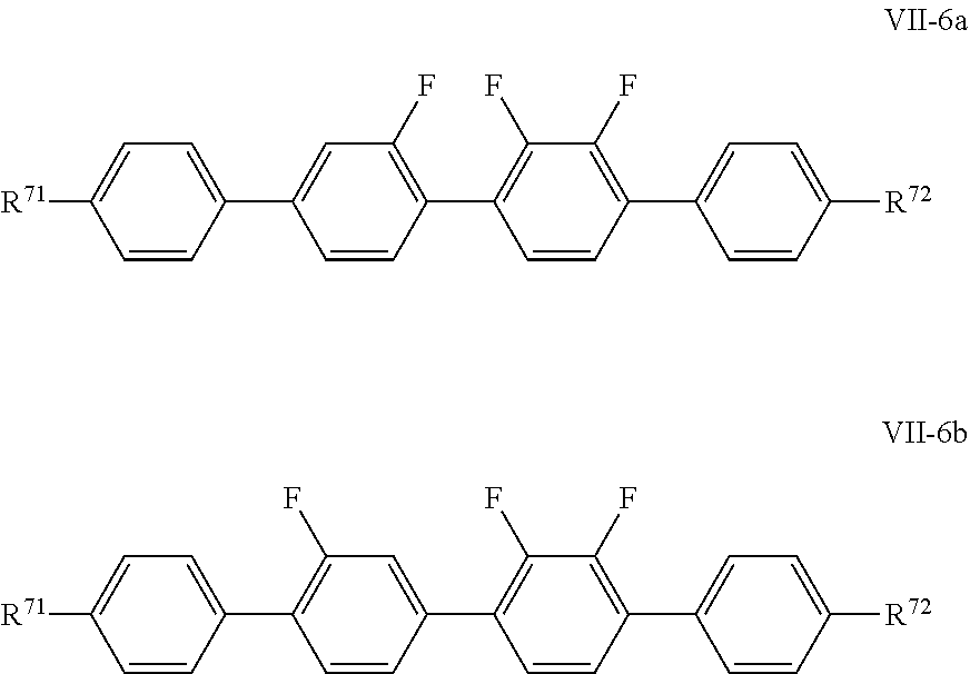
[R71]C1=CC=C(C2=CC(F)=C(C3=C(F)C(F)=C(C4=CC=C([R72])C=C4)C=C3)C=C2)C=C1.[R71]C1=CC=C(C2=C(F)C=C(C3=C(F)C(F)=C(C4=CC=C([R72])C=C4)C=C3)C=C2)C=C1
